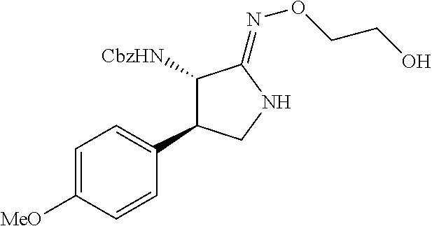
C1([CbzHN])C(C2=CC=C([MeO])C=C2)CNC1=NOCCO
